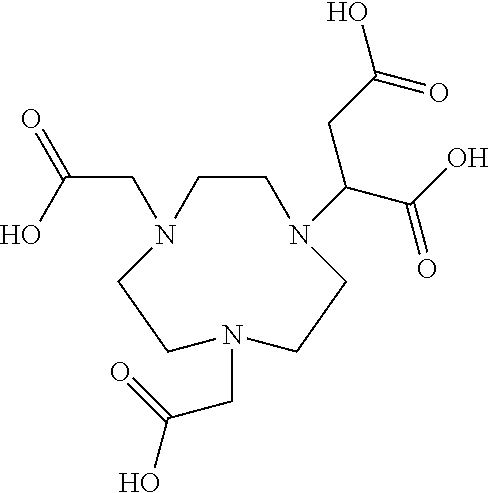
C1CN(C(C(O)=O)CC(O)=O)CCN(CC(O)=O)CCN1CC(=O)O
